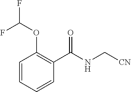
C1(C(NC[CN])=O)=C(OC(F)F)C=CC=C1
